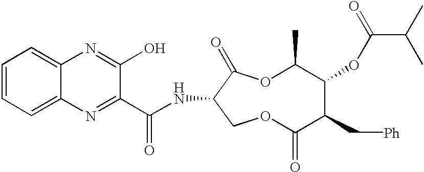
C1(C(NC2C(=O)OC(C)C(OC(C(C)C)=O)C(C[Ph])C(=O)OC2)=O)=NC2=CC=CC=C2N=C1O
